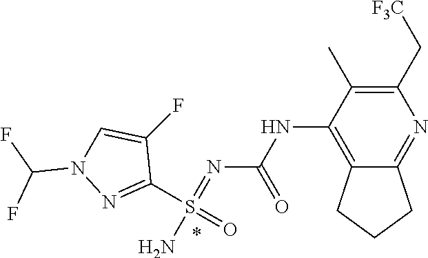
N(C1=C2C(=NC(C[F3C])=C1C)CCC2)C(N=S(N)(C1=NN(C(F)F)C=C1F)=O)=O
